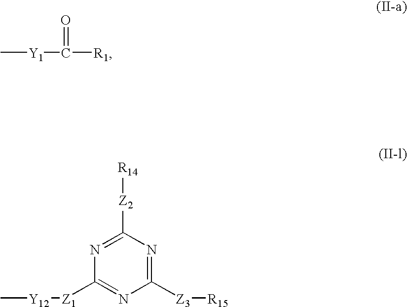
[Y1](C([R1])=O)C.C1([Z3][R15])=NC([Z2][R14])=NC([Z1][Y12]C)=N1
